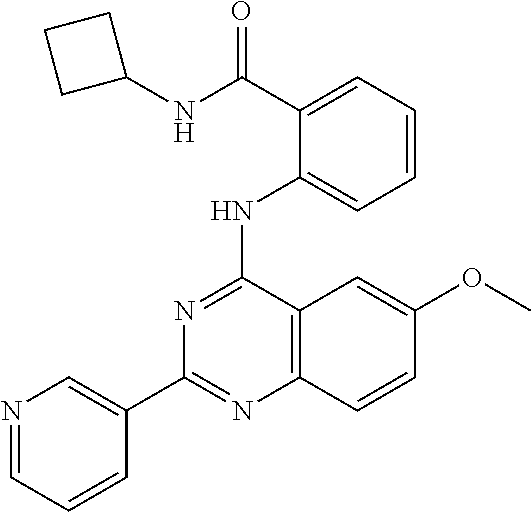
C1(C2=CN=CC=C2)=NC2=C(C(NC3=CC=CC=C3C(NC3CCC3)=O)=N1)C=C(OC)C=C2
